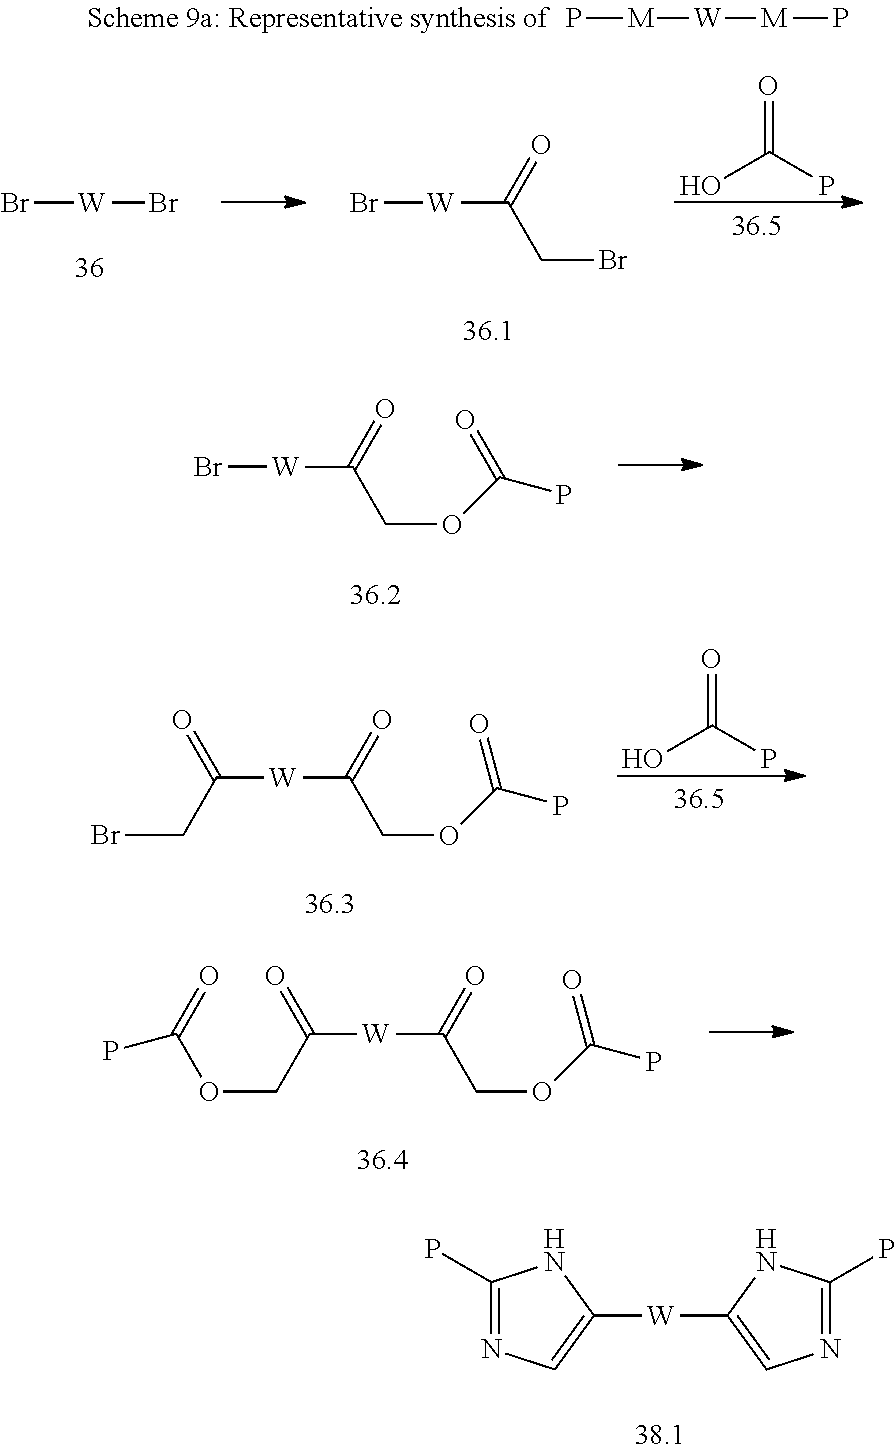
P[M][W][M]P.Br[W]Br.Br[W]C(CBr)=O.O=C(P)O.Br[W]C(COC(P)=O)=O.C([W]C(COC(P)=O)=O)(CBr)=O.O=C(P)O.C([W]C(COC(P)=O)=O)(COC(=O)P)=O.C1(P)=NC=C([W]C2=CN=C(P)N2)N1
